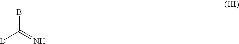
BC(=N)[L]
